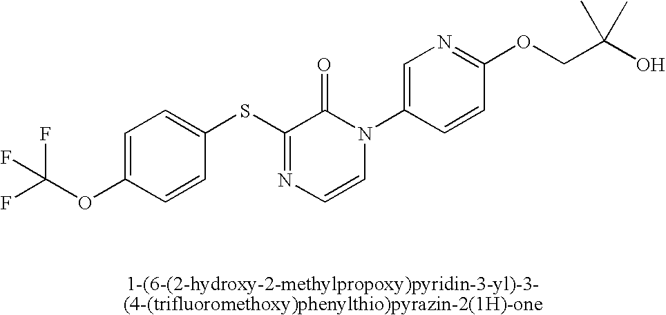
C1(SC2=NC=CN(C3=CN=C(OCC(O)(C)C)C=C3)C2=O)=CC=C(OC(F)(F)F)C=C1
